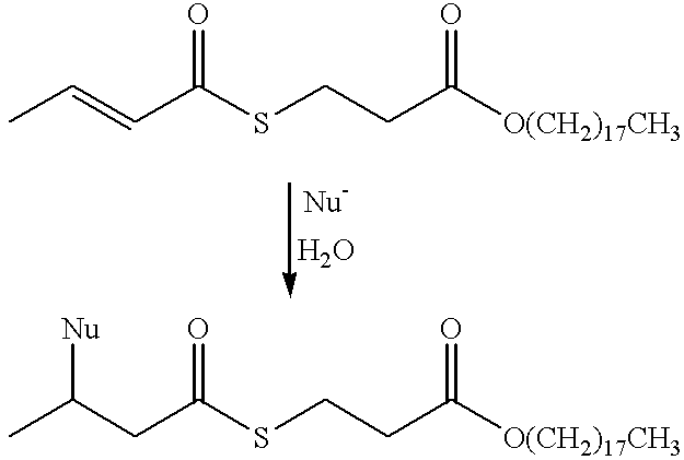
CC=CC(SCCC([O(CH2)17CH3])=O)=O.CC(CC(SCCC([O(CH2)17CH3])=O)=O)[Nu]
